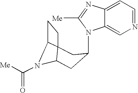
N1(C2CC3N(C([Me])=O)C4C3(CC4)C2)C2=CN=CC=C2N=C1[Me]
